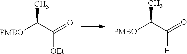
[PMBO]C(C([OEt])=O)C.[PMBO]C(C([H])=O)C
